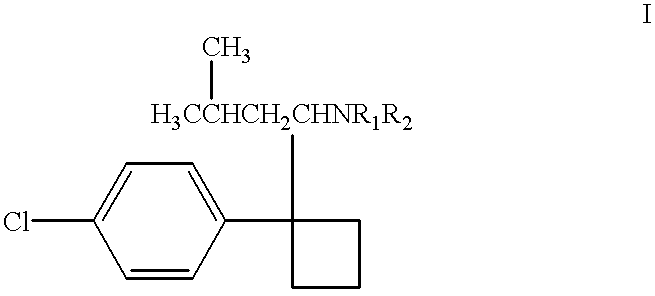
C1=C(Cl)C=CC(C2([H3CCHCH2CHNR1R2]C)CCC2)=C1
